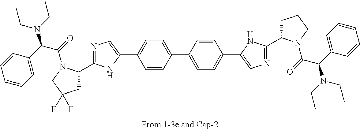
N1=C(C2CC(F)(F)CN2C(=O)C(N(CC)CC)C2=CC=CC=C2)NC(C2=CC=C(C3=CC=C(C4=CN=C(C5CCCN5C(=O)C(N(CC)CC)C5=CC=CC=C5)N4)C=C3)C=C2)=C1
